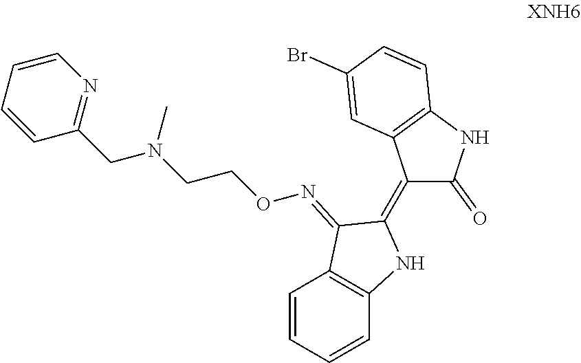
C1=CC=CC2=C1C(=NOCCN(CC1=NC=CC=C1)C)C(=C1C(=O)NC3=C1C=C(Br)C=C3)N2
